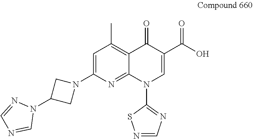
C1=C(N2CC(N3N=CN=C3)C2)N=C2C(=C1C)C(=O)C(C(O)=O)=CN2C1=NC=NS1
